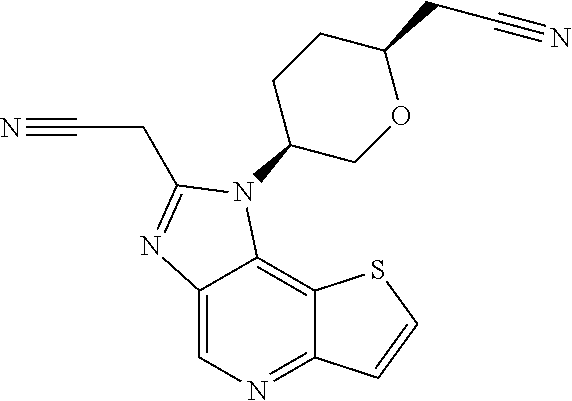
C12=CN=C3C(=C1N(C1CCC(CC#N)OC1)C(CC#N)=N2)SC=C3
